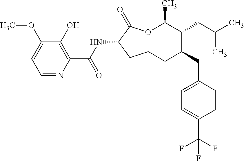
O1C(C)C(CC(C)C)C(CC2=CC=C(C(F)(F)F)C=C2)CCCC(NC(C2=C(O)C(OC)=CC=N2)=O)C1=O
